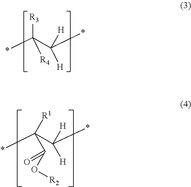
*C(C(*)([H])[H])(C(O[R2])=O)[R1].*C(C(*)([H])[H])([R4])[R3]
